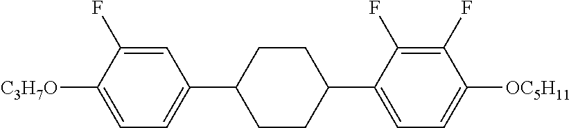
C1=C(F)C([C3H7O])=CC=C1C1CCC(C2=CC=C([OC5H11])C(F)=C2F)CC1
